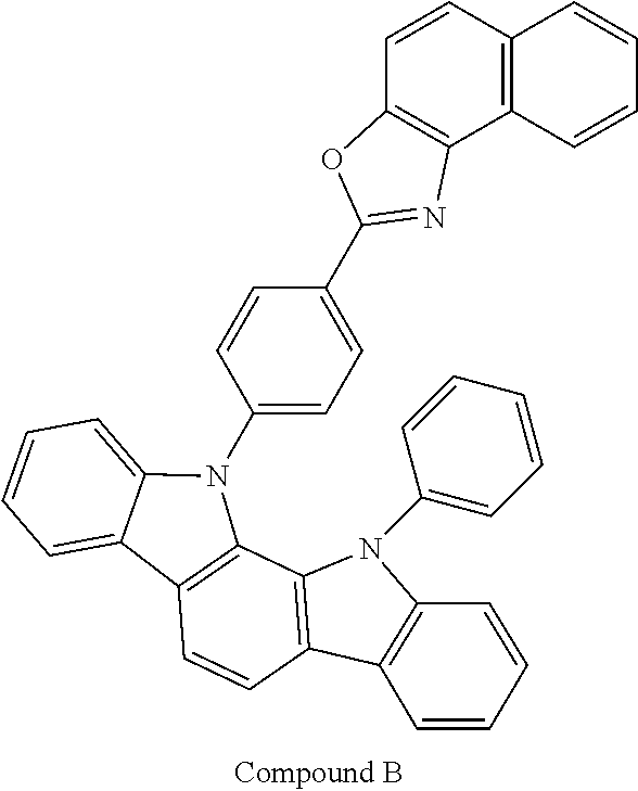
C1=CC(N2C3=CC=CC=C3C3=C2C2=C(C=C3)C3=C(N2C2=CC=CC=C2)C=CC=C3)=CC=C1C1=NC2=C(O1)C=CC1=C2C=CC=C1
